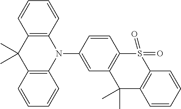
C12=C(C=CC=C1)C(C)(C)C1=C(N2C2=CC3=C(C=C2)S(=O)(=O)C2=C(C3(C)C)C=CC=C2)C=CC=C1
